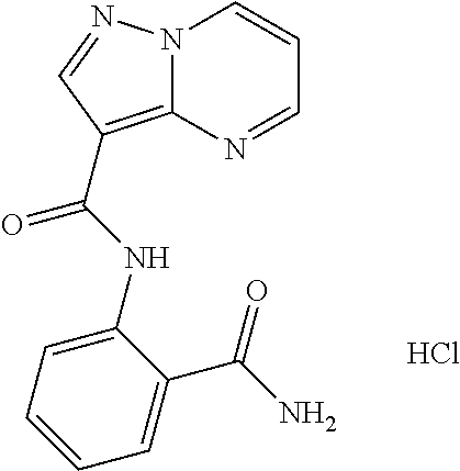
C1(NC(=O)C2=C3N(C=CC=N3)N=C2)=CC=CC=C1C(N)=O.Cl
